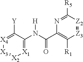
[X1]1=C(N(C(C2=C([R1])[Z3]=[Z2]C([R5])=N2)=O)[H])C([Y])=[X4][X3]=[X2]1
